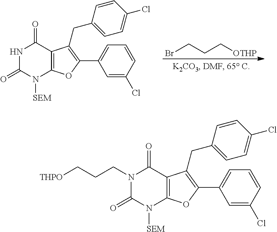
N1C(=O)N([SEM])C2=C(C1=O)C(CC1=CC=C(Cl)C=C1)=C(C1=CC=CC(Cl)=C1)O2.BrCCC[OTHP].N1(CCC[THPO])C(=O)N([SEM])C2=C(C1=O)C(CC1=CC=C(Cl)C=C1)=C(C1=CC=CC(Cl)=C1)O2
